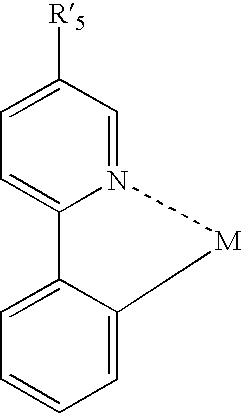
C12=CC=C([R5])C=N1[M]C1=CC=CC=C21
